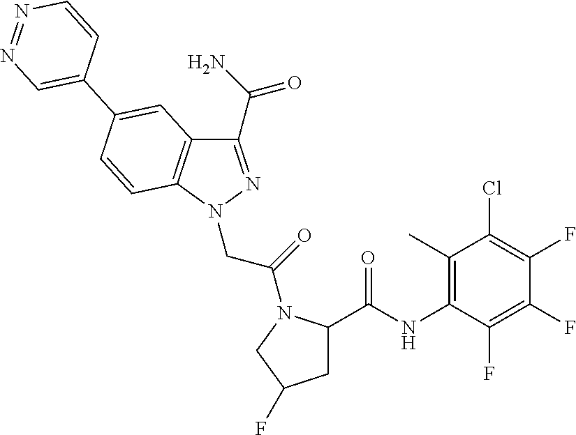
C1(NC(=O)C2CC(F)CN2C(CN2N=C(C(=O)N)C3=C2C=CC(C2=CN=NC=C2)=C3)=O)=C(C)C(Cl)=C(F)C(F)=C1F
